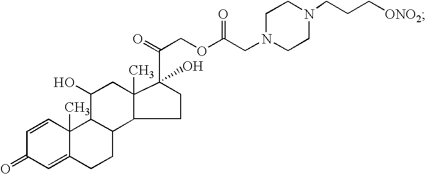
C1=CC2(C)C(=CC1=O)CCC1C2C(O)CC2(C)C(C(COC(CN3CCN(CCC[ONO2])CC3)=O)=O)(O)CCC12
